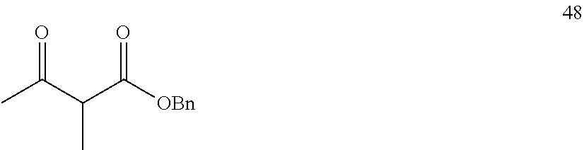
CC(C(C([OBn])=O)C)=O
